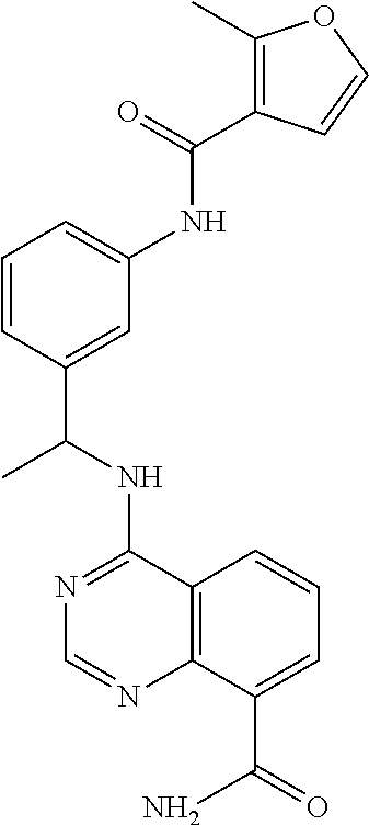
N1=C(NC(C2=CC(NC(=O)C3=C(C)OC=C3)=CC=C2)C)C2=C(N=C1)C(C(=O)N)=CC=C2
